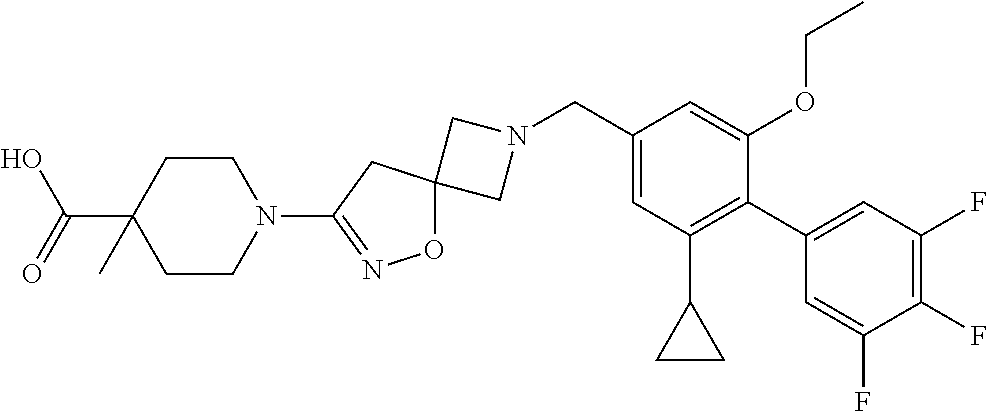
C1N(CC2=CC(C3CC3)=C(C3=CC(F)=C(F)C(F)=C3)C(OCC)=C2)CC12ON=C(N1CCC(C(O)=O)(C)CC1)C2
